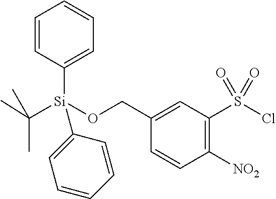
ClS(C1=C([NO2])C=CC(CO[Si](C2=CC=CC=C2)(C2=CC=CC=C2)C(C)(C)C)=C1)(=O)=O
